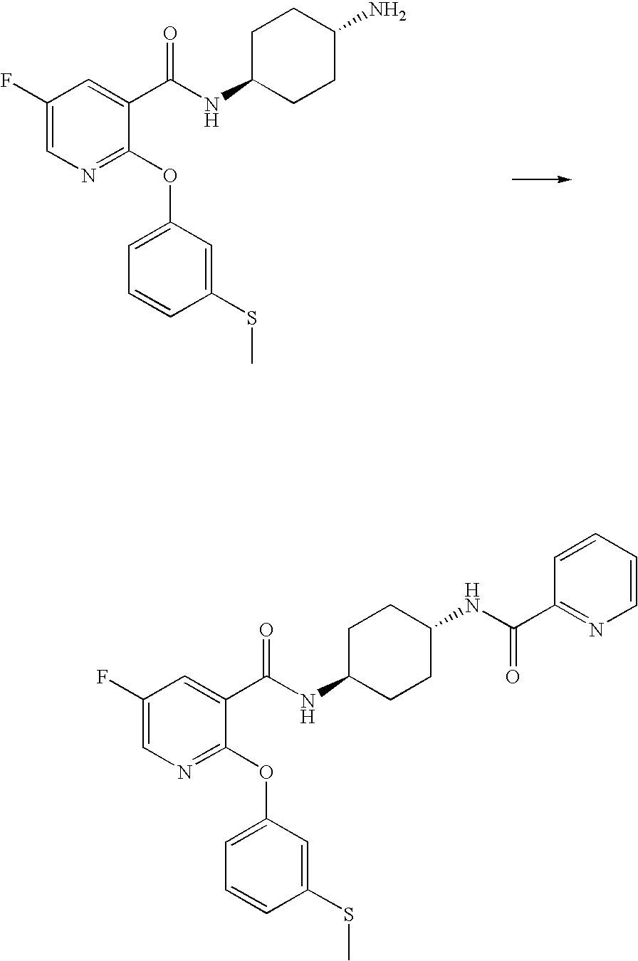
C1(F)=CN=C(OC2=CC=CC(SC)=C2)C(C(NC2CCC(N)CC2)=O)=C1.C1(F)=CN=C(OC2=CC=CC(SC)=C2)C(C(NC2CCC(NC(C3=NC=CC=C3)=O)CC2)=O)=C1
